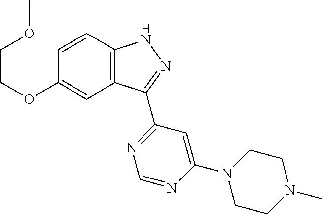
C12=C(C=CC(OCCOC)=C1)NN=C2C1=NC=NC(N2CCN(C)CC2)=C1
